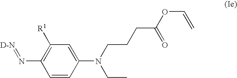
C1=CC(N(CCCC(OC=C)=O)CC)=CC([R1])=C1N=[D-N]
